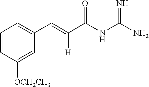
C1=CC([OCH2CH3])=CC(C=C(C(NC(N)=N)=O)[H])=C1
